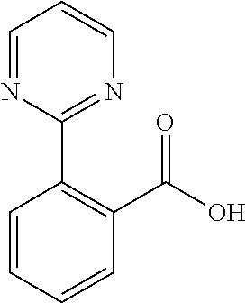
C1=NC(C2=C(C(=O)O)C=CC=C2)=NC=C1
